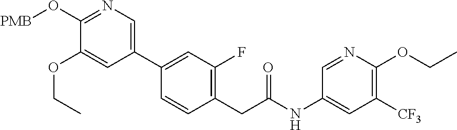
C1(C2=CN=C(O[PMB])C(OCC)=C2)=CC(F)=C(CC(NC2=CC([CF3])=C(OCC)N=C2)=O)C=C1
